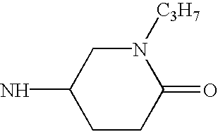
C1CC(=O)N([C3H7])CC1N
